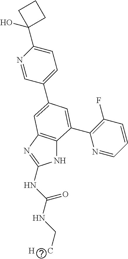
N1C2=C(N=C1NC(NC[H      C])=O)C=C(C1=CC=C(C3(O)CCC3)N=C1)C=C2C1=C(F)C=CC=N1
